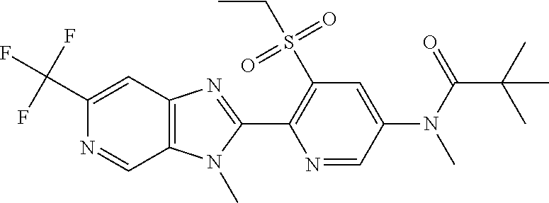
C1(C(F)(F)F)=CC2=C(C=N1)N(C)C(C1=C(S(CC)(=O)=O)C=C(N(C)C(C(C)(C)C)=O)C=N1)=N2
